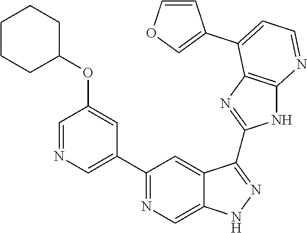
C1(C2=NC=C3C(=C2)C(C2=NC4=C(N2)N=CC=C4C2=COC=C2)=NN3)=CN=CC(OC2CCCCC2)=C1
